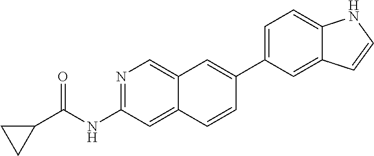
C1(C2=CC3=CN=C(NC(=O)C4CC4)C=C3C=C2)=CC=C2C(=C1)C=CN2
